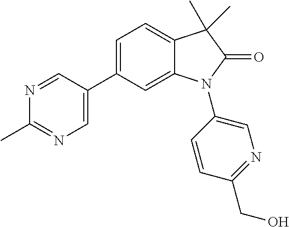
C1(C2=CN=C(C)N=C2)=CC=C2C(=C1)N(C1=CN=C(CO)C=C1)C(=O)C2(C)C
